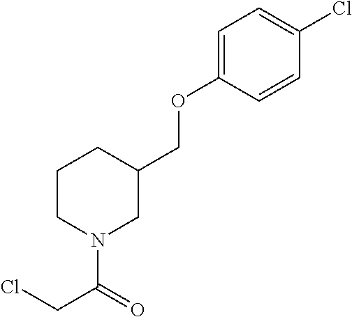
C1CN(C(=O)CCl)CC(COC2=CC=C(Cl)C=C2)C1
